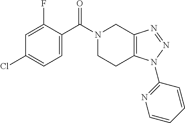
N1(C(C2=CC=C(Cl)C=C2F)=O)CCC2=C(C1)N=NN2C1=NC=CC=C1
